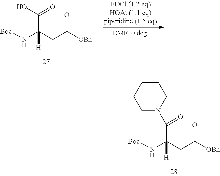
[Boc]NC(CC([OBn])=O)([H])C(O)=O.[Boc]NC(CC([OBn])=O)([H])C(=O)N1CCCCC1
